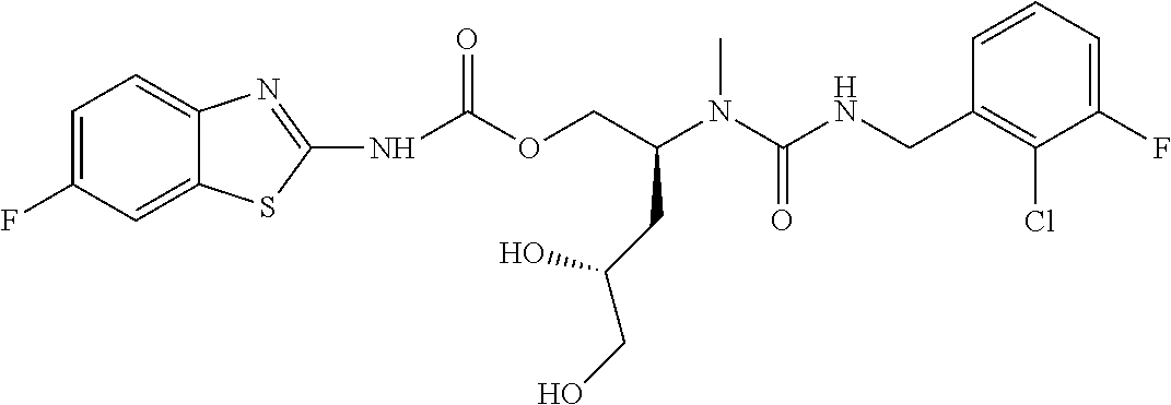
C1=CC(CNC(N(C(COC(=O)NC2=NC3=CC=C(F)C=C3S2)CC(CO)O)C)=O)=C(Cl)C(F)=C1
